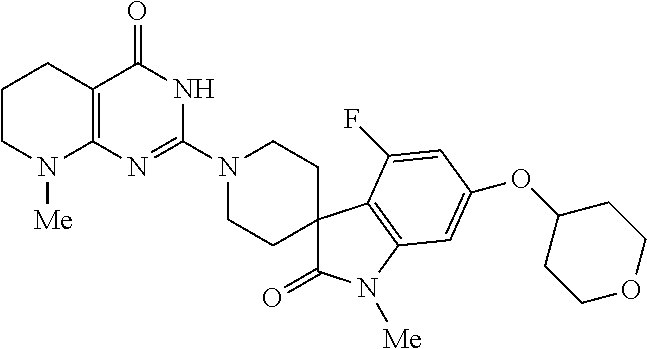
C1CN([Me])C2=C(C1)C(=O)NC(N1CCC3(CC1)C(=O)N([Me])C1=C3C(F)=CC(OC3CCOCC3)=C1)=N2
